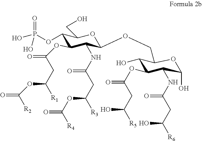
C1(OP(=O)(O)O)C(OC(=O)CC([R1])OC(=O)[R2])C(NC(CC([R3])OC(=O)[R4])=O)C(OCC2C(O)C(OC(CC(O)[R5])=O)C(NC(=O)CC(O)[R6])C(O)O2)OC1CO
